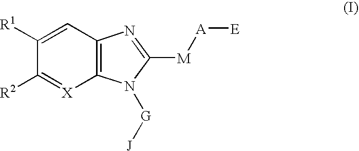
C1([R1])=CC2=C([X]=C1[R2])N([G][J])C([M][A][E])=N2
